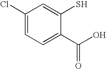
C1(Cl)=CC=C(C(O)=O)C(S)=C1
